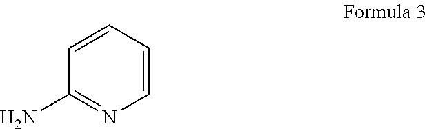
NC1=NC=CC=C1
